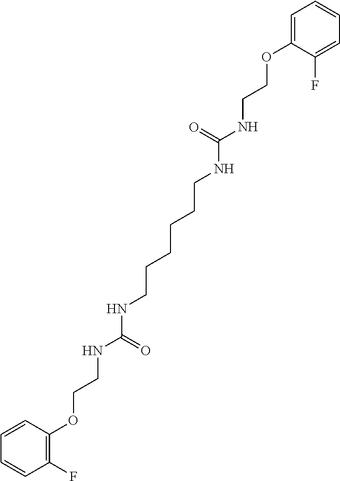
C1=CC(OCCNC(NCCCCCCNC(NCCOC2=CC=CC=C2F)=O)=O)=C(F)C=C1
